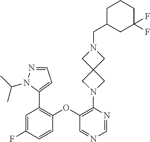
C1(OC2=C(C3=CC=NN3C(C)C)C=C(F)C=C2)=C(N2CC3(C2)CN(CC2CC(F)(F)CCC2)C3)N=CN=C1
